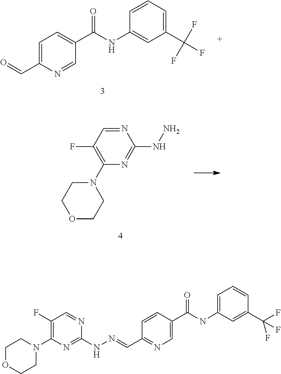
N1=CC(F)=C(N2CCOCC2)N=C1NN.C1=C(C=O)N=CC(C(NC2=CC(C(F)(F)F)=CC=C2)=O)=C1.C1(F)=C(N2CCOCC2)N=C(NN=CC2=NC=C(C(NC3=CC=CC(C(F)(F)F)=C3)=O)C=C2)N=C1
